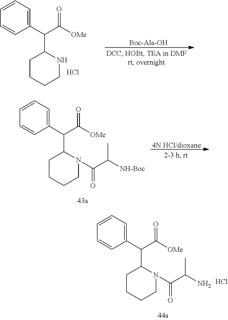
[Boc-Ala-OH].C1(C(C([OMe])=O)C2CCCCN2)=CC=CC=C1.Cl.C1(C(C([OMe])=O)C2CCCCN2C(C([NH-Boc])C)=O)=CC=CC=C1.[4N HCl/dioxane].C1(C(C([OMe])=O)C2CCCCN2C(=O)C(N)C)=CC=CC=C1.Cl
